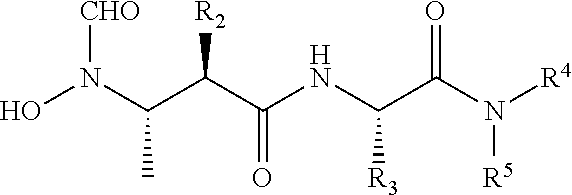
ON(C(C(C(NC(C(N([R4])[R5])=O)[R3])=O)[R2])C)[CHO]
